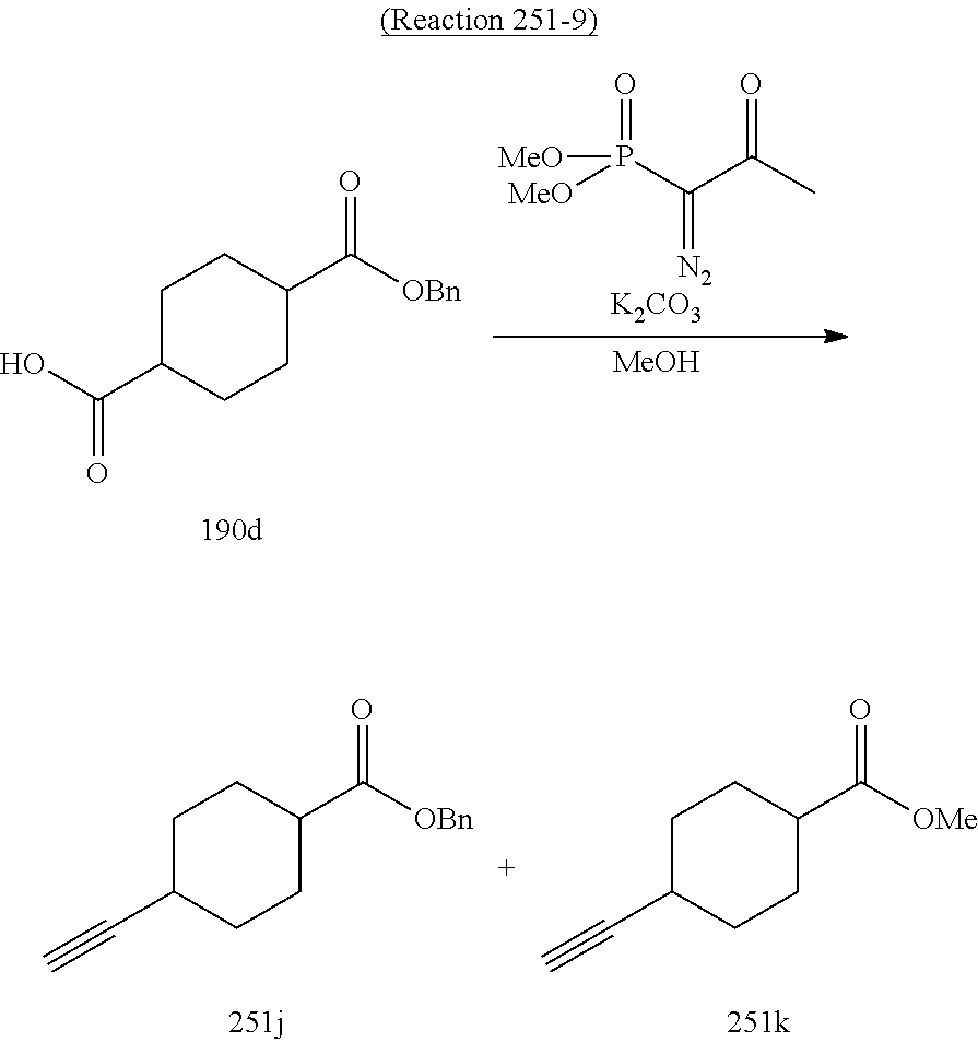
C1C(C(O)=O)CCC(C([OBn])=O)C1.[MeOH].[K2CO3].O=P(C(=[N2])C(=O)C)([MeO])[MeO].C1C(C#C)CCC(C([OMe])=O)C1.C1C(C#C)CCC(C([OBn])=O)C1
